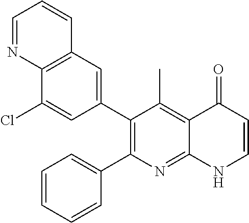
C12=C(C=C(C3=C(C4=CC=CC=C4)N=C4C(=C3C)C(=O)C=CN4)C=C1Cl)C=CC=N2
